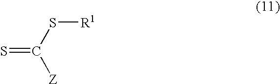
S=C([Z])S[R1]
